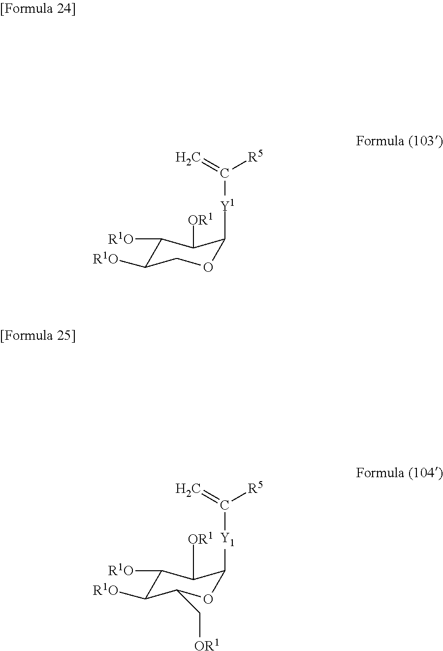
C1([R1O])C([R1O])COC([Y1]C([R5])=C)C1[OR1].C1([R1O])C([R1O])C(C[OR1])OC([Y1]C([R5])=C)C1[OR1]
